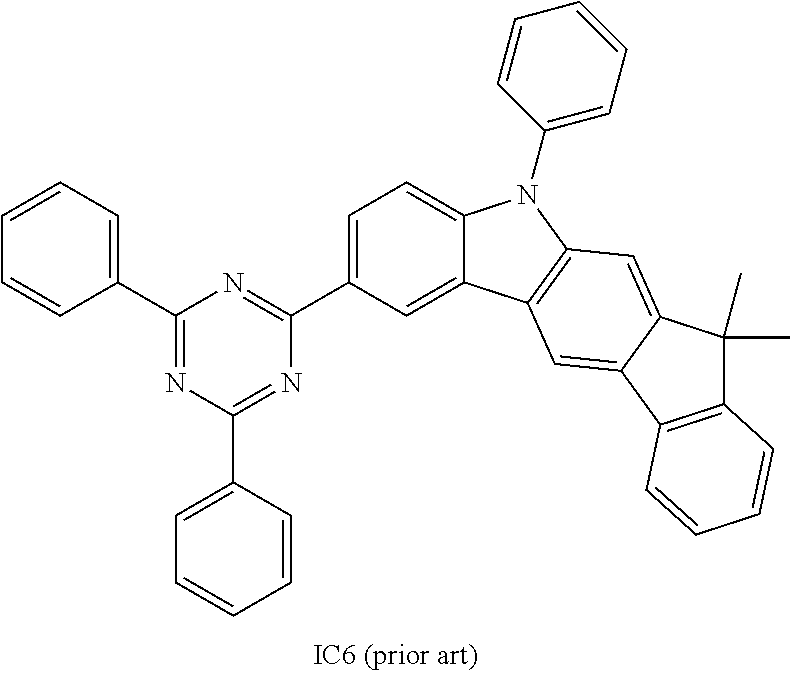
C12=C(C3=CC4=C(C=C3C1(C)C)N(C1=CC=CC=C1)C1=CC=C(C3=NC(C5=CC=CC=C5)=NC(C5=CC=CC=C5)=N3)C=C41)C=CC=C2
